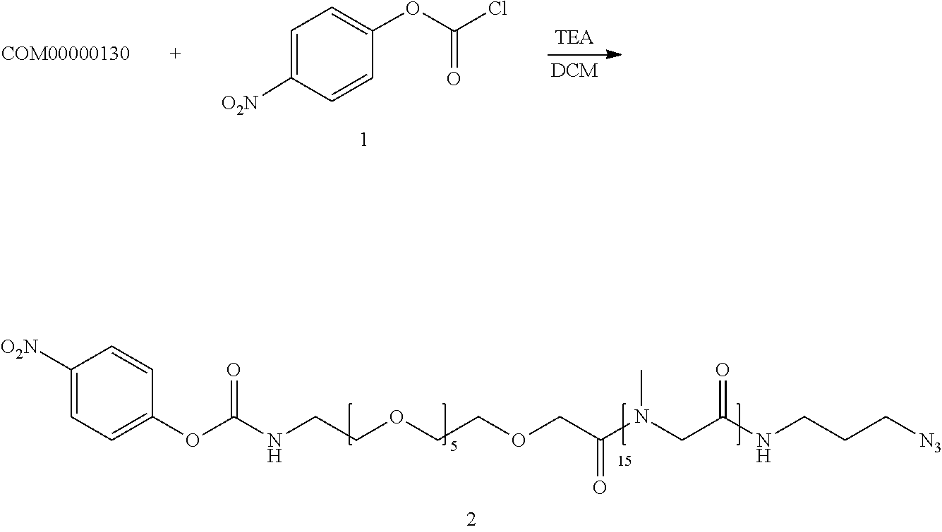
C1=CC(OC(=O)NCCOCCOCC(=O)N(CC(NCCC[N3])=O)C)=CC=C1[O2N].C1=C([O2N])C=CC(OC(=O)Cl)=C1
